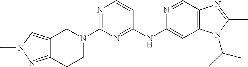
C1(N2CCC3=NN(C)C=C3C2)=NC=CC(NC2=CC3=C(C=N2)N=C(C)N3C(C)C)=N1
